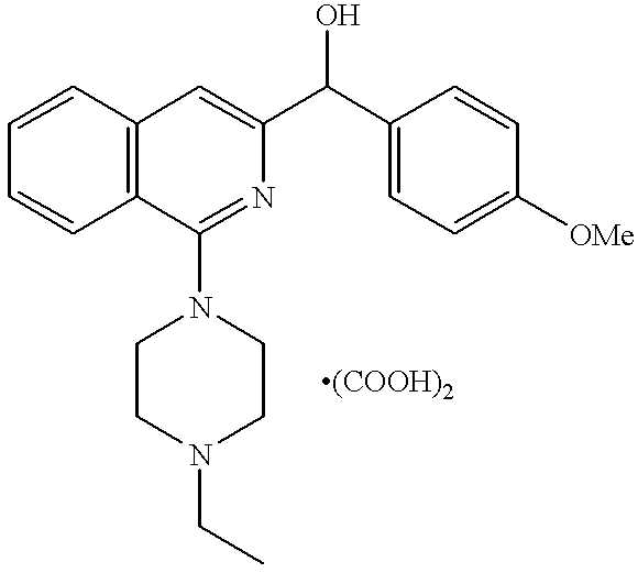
C12=C(C=CC=C1)C(N1CCN(CC)CC1)=NC(C(C1=CC=C([OMe])C=C1)O)=C2.[(COOH)2]
